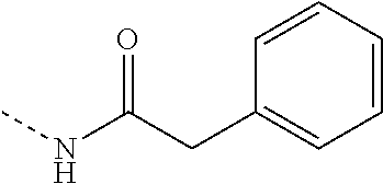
CNC(CC1=CC=CC=C1)=O
